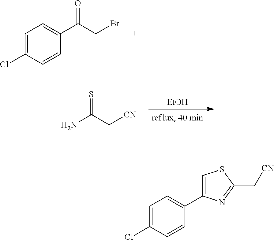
C1(C(CBr)=O)=CC=C(Cl)C=C1.[EtOH].NC(C[CN])=S.C1=C(C2=CC=C(Cl)C=C2)N=C(C[CN])S1
